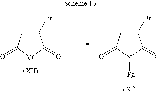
C1(Br)=CC(=O)OC1=O.C1(Br)=CC(=O)N([Pg])C1=O
